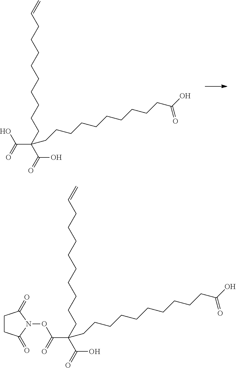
C(C(CCCCCCCCCC=C)(C(=O)O)CCCCCCCCCCC(O)=O)(=O)O.C(C(CCCCCCCCCC=C)(C(=O)O)CCCCCCCCCCC(O)=O)(=O)ON1C(=O)CCC1=O
